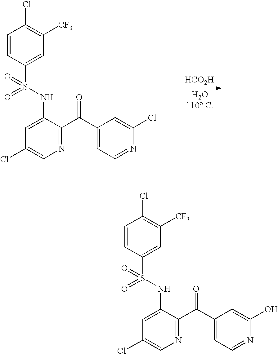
C1=CC(S(NC2=CC(Cl)=CN=C2C(C2=CC=NC(Cl)=C2)=O)(=O)=O)=CC([CF3])=C1Cl.[HCO2H].C1=CC(S(NC2=CC(Cl)=CN=C2C(C2=CC=NC(O)=C2)=O)(=O)=O)=CC([CF3])=C1Cl
